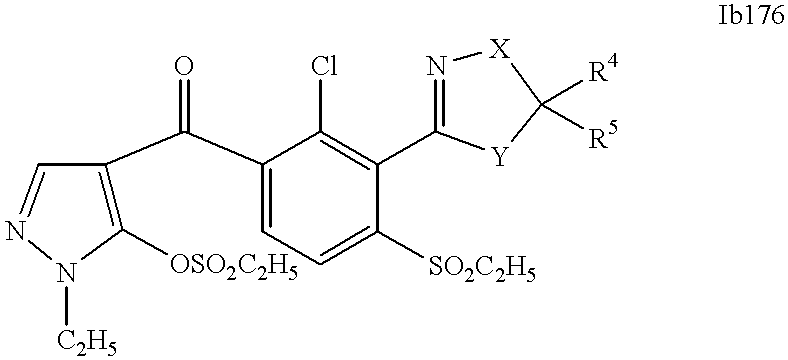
C1([OSO2C2H5])=C(C(C2=CC=C([SO2C2H5])C(C3=N[X]C([R4])([R5])[Y]3)=C2Cl)=O)C=NN1[C2H5]
